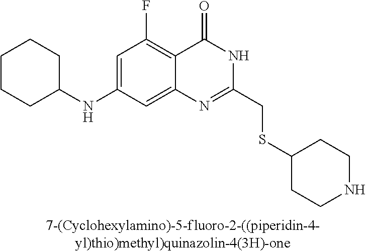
[7-(Cyclohexylamino)-5-fluoro-2-((piperidin-4-yl)thio)methyl)quinazolin-4(3H)-one].C1(NC2CCCCC2)=CC(F)=C2C(=C1)N=C(CSC1CCNCC1)NC2=O
